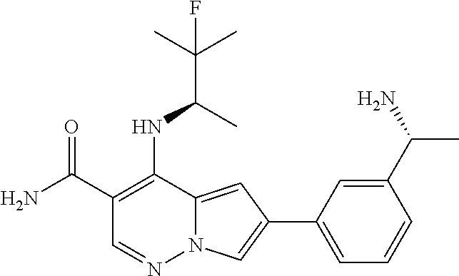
C1(C(N)=O)=C(NC(C(C)(C)F)C)C2=CC(C3=CC=CC(C(N)C)=C3)=CN2N=C1
